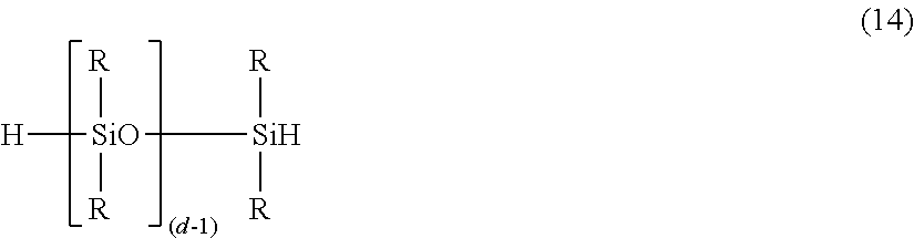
[SiO]([Si]([R])[R])([R])([R])[H]
